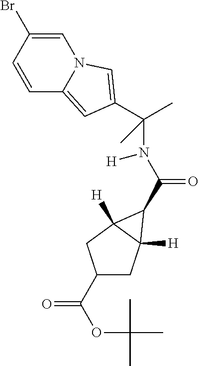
C1(Br)=CN2C(=CC(C(N(C(=O)C3C4([H])CC(C(=O)OC(C)(C)C)CC43[H])[H])(C)C)=C2)C=C1
